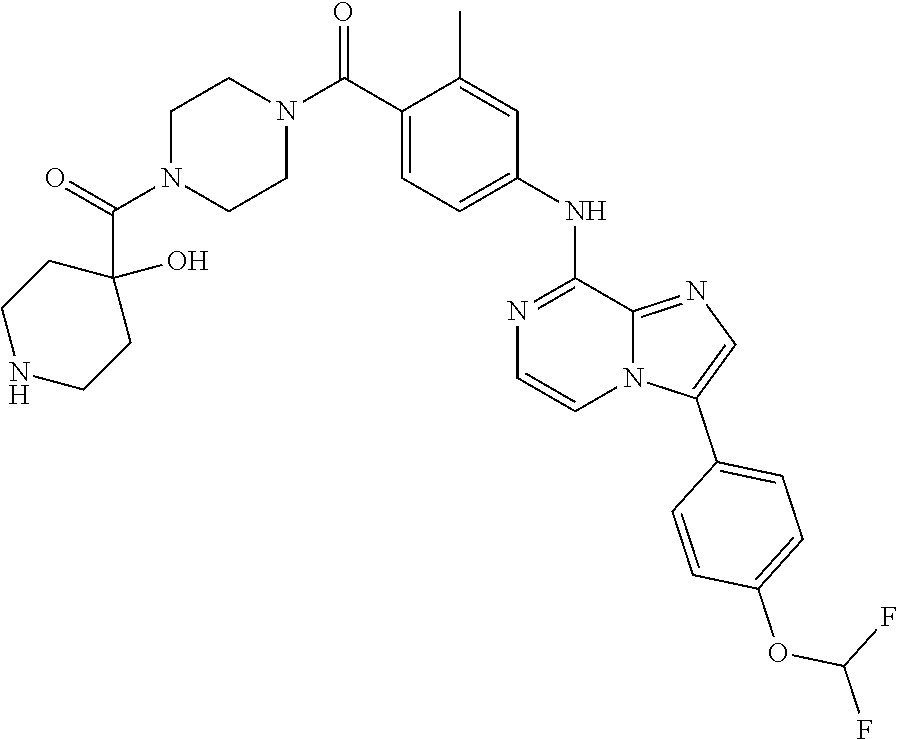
C1(C(=O)N2CCN(C(C3=CC=C(NC4=NC=CN5C(C6=CC=C(OC(F)F)C=C6)=CN=C54)C=C3C)=O)CC2)(O)CCNCC1
